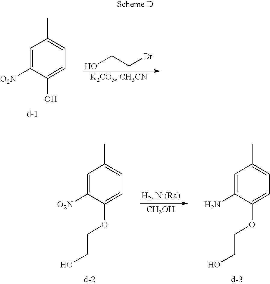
C1=C([O2N])C(O)=CC=C1C.OCCBr.C1=C([O2N])C(OCCO)=CC=C1C.C1=C(N)C(OCCO)=CC=C1C.[CH3OH]
